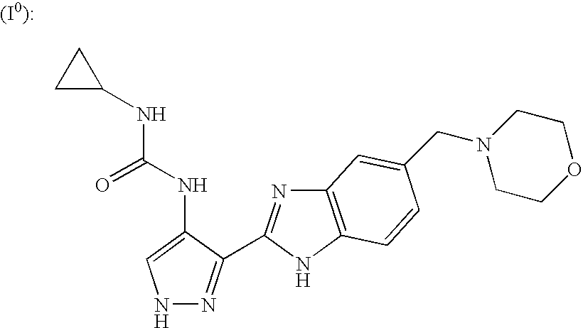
C1C(NC(=O)NC2=CNN=C2C2=NC3=C(N2)C=CC(CN2CCOCC2)=C3)C1
